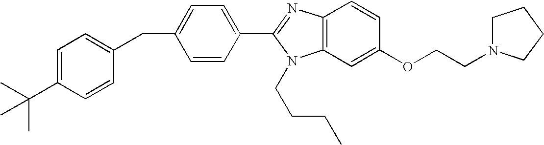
C1=C(C(C)(C)C)C=CC(CC2=CC=C(C3=NC4=C(N3CCCC)C=C(OCCN3CCCC3)C=C4)C=C2)=C1
